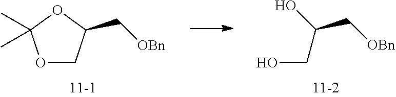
O1CC(C[OBn])OC1(C)C.OCC(C[OBn])O
